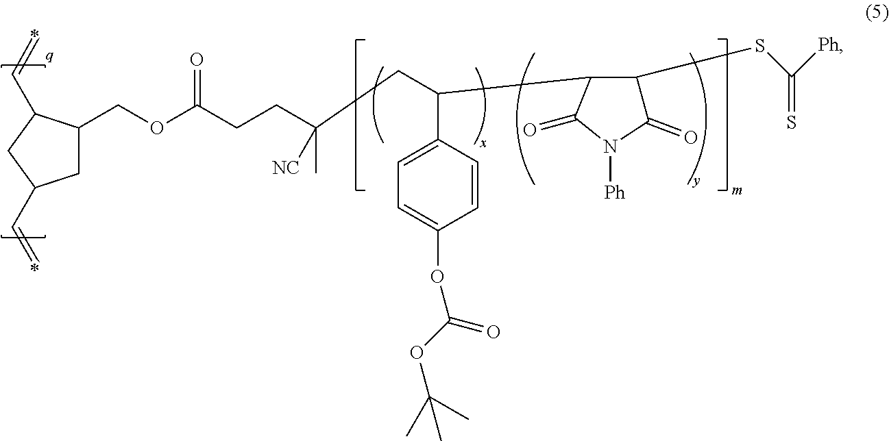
C(OC(CCC(CC(C1=CC=C(OC(OC(C)(C)C)=O)C=C1)C1C(SC([Ph])=S)C(=O)N([Ph])C1=O)(C)[NC])=O)C1CC(C=C)CC1C=C
